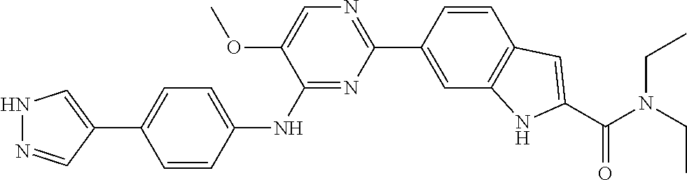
C1(NC2=CC=C(C3=CNN=C3)C=C2)=NC(C2=CC3=C(C=C2)C=C(C(N(CC)CC)=O)N3)=NC=C1OC
